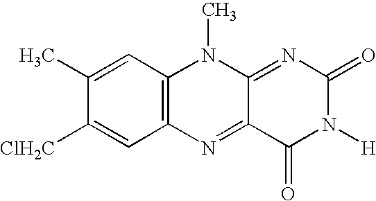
C12=C(C=C(C)C([ClH2C])=C1)N(C)C1=NC(=O)N([H])C(=O)C1=N2
